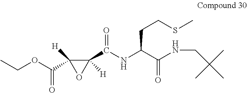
CCOC(C1([H])OC1(C(NC(C(NCC(C)(C)C)=O)CCSC)=O)[H])=O
